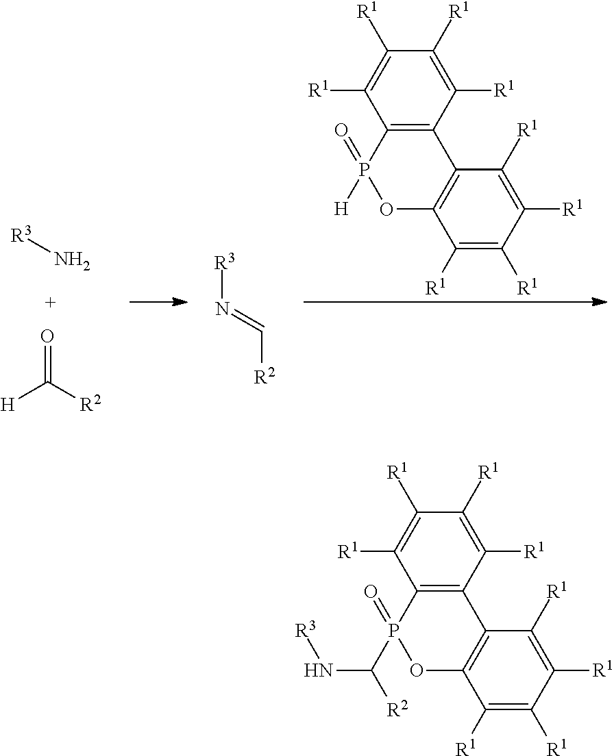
[R3]N.[H]C([R2])=O.C12=C(C([R1])=C([R1])C([R1])=C1[R1])C1=C(OP2(=O)[H])C([R1])=C([R1])C([R1])=C1[R1].[R3]N=C[R2].C12=C(C([R1])=C([R1])C([R1])=C1[R1])C1=C(OP2(=O)C([R2])N[R3])C([R1])=C([R1])C([R1])=C1[R1]
